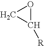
O1CC1[R]
